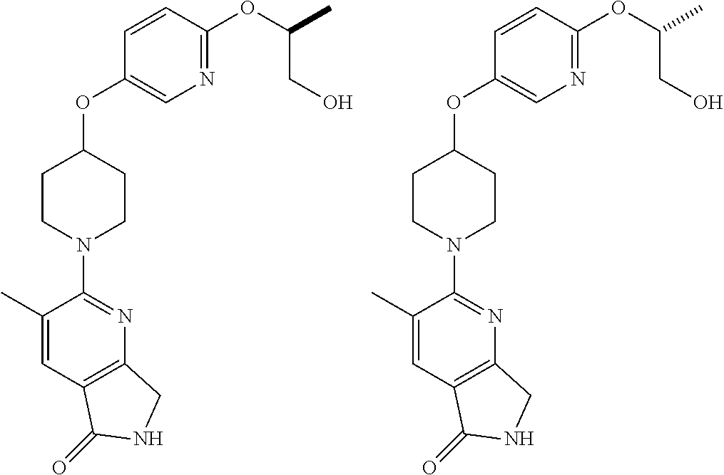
C1(C)=CC2=C(N=C1N1CCC(OC3=CN=C(OC(C)CO)C=C3)CC1)CNC2=O.C1(C)=CC2=C(N=C1N1CCC(OC3=CN=C(OC(C)CO)C=C3)CC1)CNC2=O
